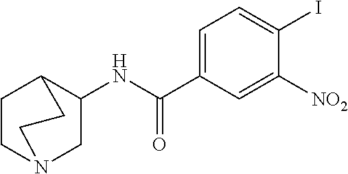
C1=C(C(NC2CN3CCC2CC3)=O)C=C([NO2])C(I)=C1
